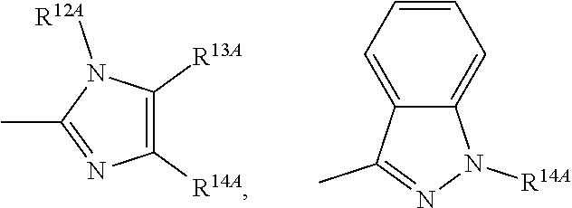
C1([R14A])=C([R13A])N([R12A])C(C)=N1.C1=CC=C2C(=C1)N([R14A])N=C2C
